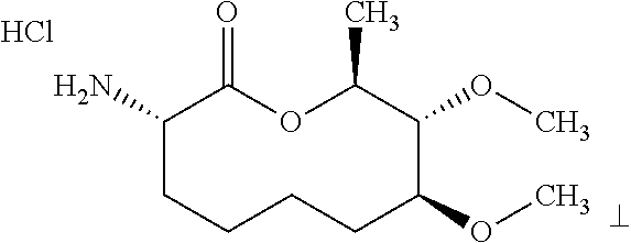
Cl.NC1CCCCC(OC)C(OC)C(C)OC1=O
